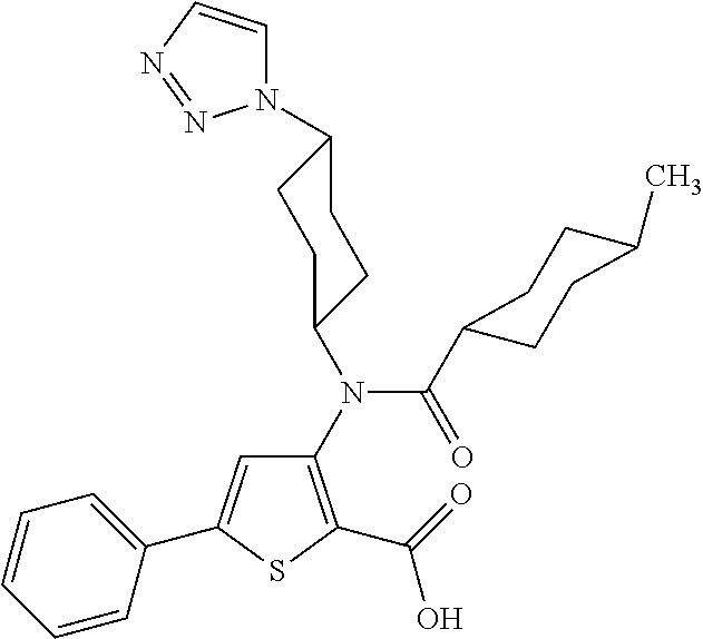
C1(N(C(=O)C2CCC(C)CC2)C2CCC(N3C=CN=N3)CC2)=C(C(=O)O)SC(C2=CC=CC=C2)=C1
